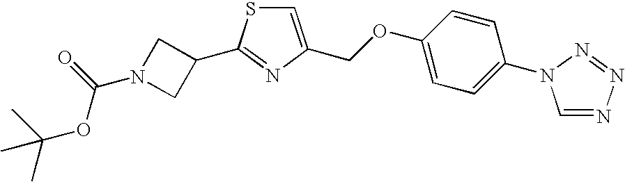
C1=C(COC2=CC=C(N3C=NN=N3)C=C2)N=C(C2CN(C(=O)OC(C)(C)C)C2)S1
